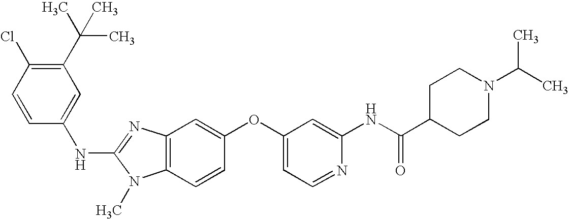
C1(C(C)(C)C)=C(Cl)C=CC(NC2=NC3=C(N2C)C=CC(OC2=CC=NC(NC(C4CCN(C(C)C)CC4)=O)=C2)=C3)=C1
